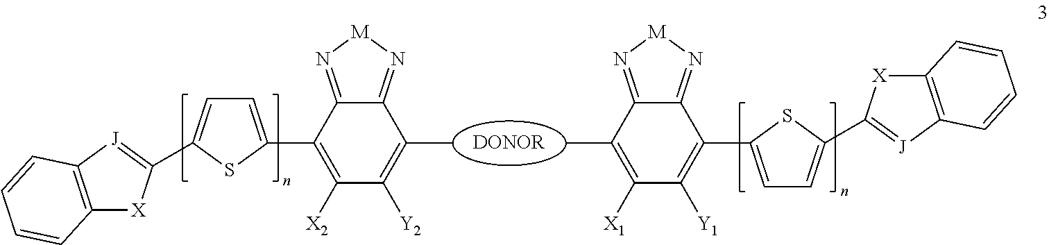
CC1=C([Y2])C([X2])=C(C2=CC=C(C3=[J]C4=C([X]3)C=CC=C4)S2)C2=N[M]N=C12.C1(C)=C([X1])C([Y1])=C(C2=CC=C(C3=[J]C4=C([X]3)C=CC=C4)S2)C2=N[M]N=C12
